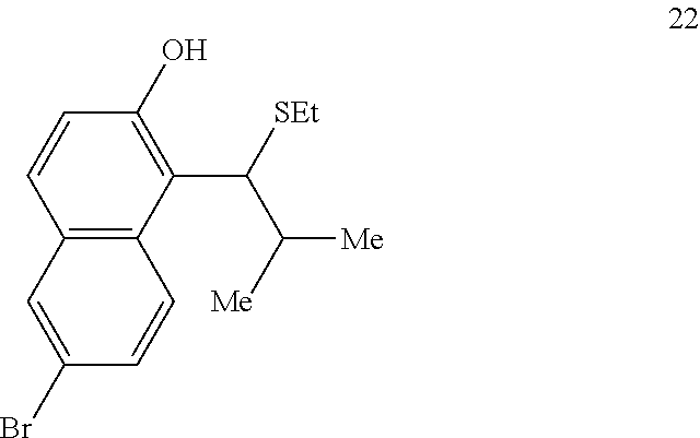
C1(O)=C(C([SEt])C([Me])[Me])C2=C(C=C(Br)C=C2)C=C1
